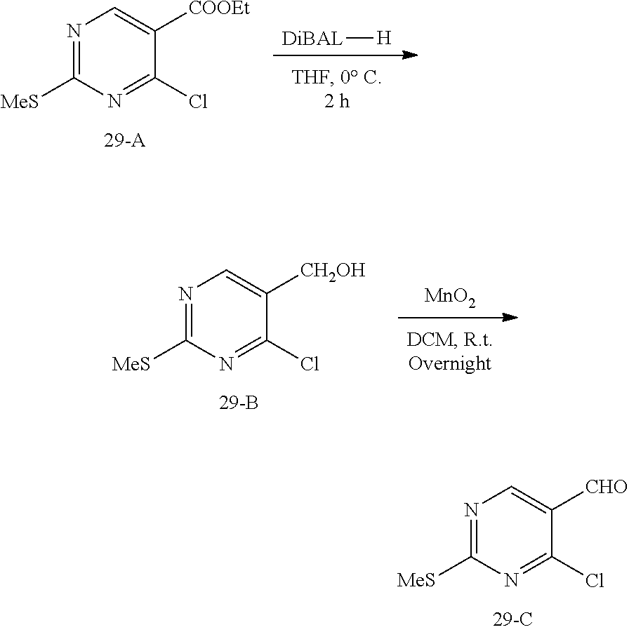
N1=C([MeS])N=C(Cl)C([CHO])=C1.[DiBAL][H].N1=C([MeS])N=C(Cl)C([COOEt])=C1.[MnO2].N1=C([MeS])N=C(Cl)C([CH2OH])=C1
